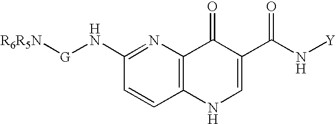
[R6R5N][G]NC1=NC2=C(C=C1)NC=C(C(N[Y])=O)C2=O
